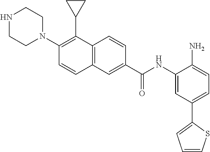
C1=C(C(NC2=CC(C3=CC=CS3)=CC=C2N)=O)C=CC2=C1C=CC(N1CCNCC1)=C2C1CC1
